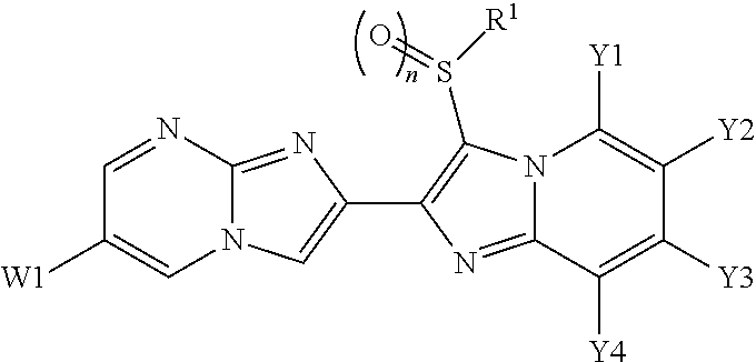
C1=NC2=NC(C3=C(S([R1])=O)N4C(=N3)C([Y4])=C([Y3])C([Y2])=C4[Y1])=CN2C=C1[W1]
